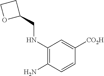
C1(NCC2CCO2)=C(N)C=CC([CO2H])=C1
